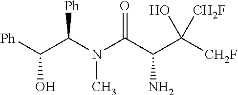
[Ph]C(C(N(C(C(C(O)([CH2F])[CH2F])N)=O)C)[Ph])O
